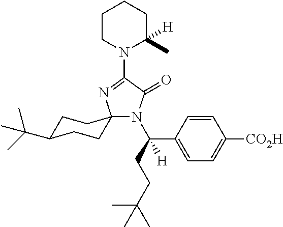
N1(C2=NC3(N(C(CCC(C)(C)C)(C4=CC=C([CO2H])C=C4)[H])C2=O)CCC(C(C)(C)C)CC3)C(C)([H])CCCC1
